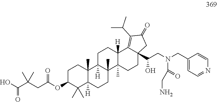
C1C(OC(CC(C(O)=O)(C)C)=O)C(C)(C)C2([H])C(C)(C1)C1([H])C(C)(CC2)C2(C)C([H])(CC1)C1=C(C(C)C)C(=O)CC1(C(CN(CC1=CC=NC=C1)C(=O)CN)O)CC2
